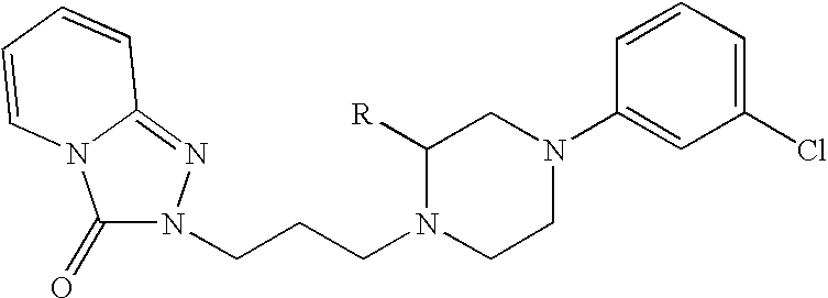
C1(=O)N(CCCN2CCN(C3=CC(Cl)=CC=C3)CC2[R])N=C2N1C=CC=C2
